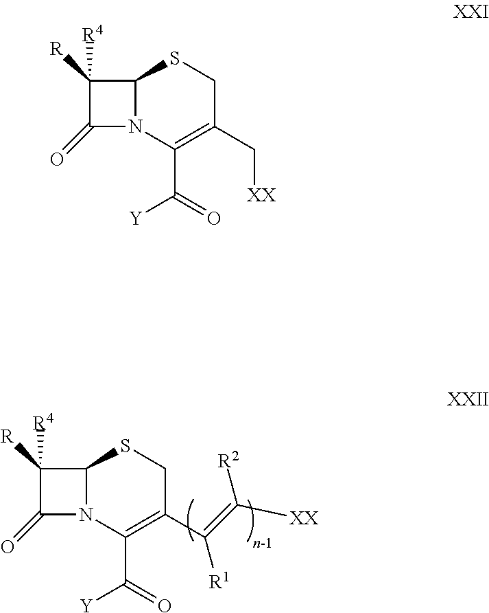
C1([R4])([R])C(=O)N2C1SCC(C[XX])=C2C(=O)[Y].C1([R4])([R])C(=O)N2C1SCC(C([R1])=C([XX])[R2])=C2C(=O)[Y]
